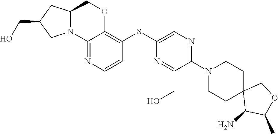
C1(N)C(C)OCC12CCN(C1=NC=C(SC3=C4OCC5CC(CO)CN5C4=NC=C3)N=C1CO)CC2
